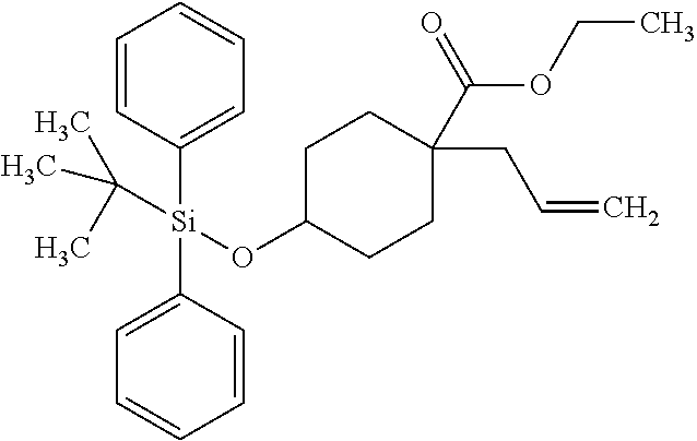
C1=CC([Si](C2=CC=CC=C2)(OC2CCC(C(OCC)=O)(CC=C)CC2)C(C)(C)C)=CC=C1
